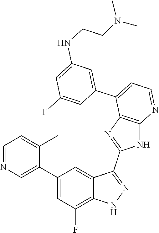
C1=NC=C(C2=CC(F)=C3C(=C2)C(C2=NC4=C(N2)N=CC=C4C2=CC(NCCN(C)C)=CC(F)=C2)=NN3)C(C)=C1
